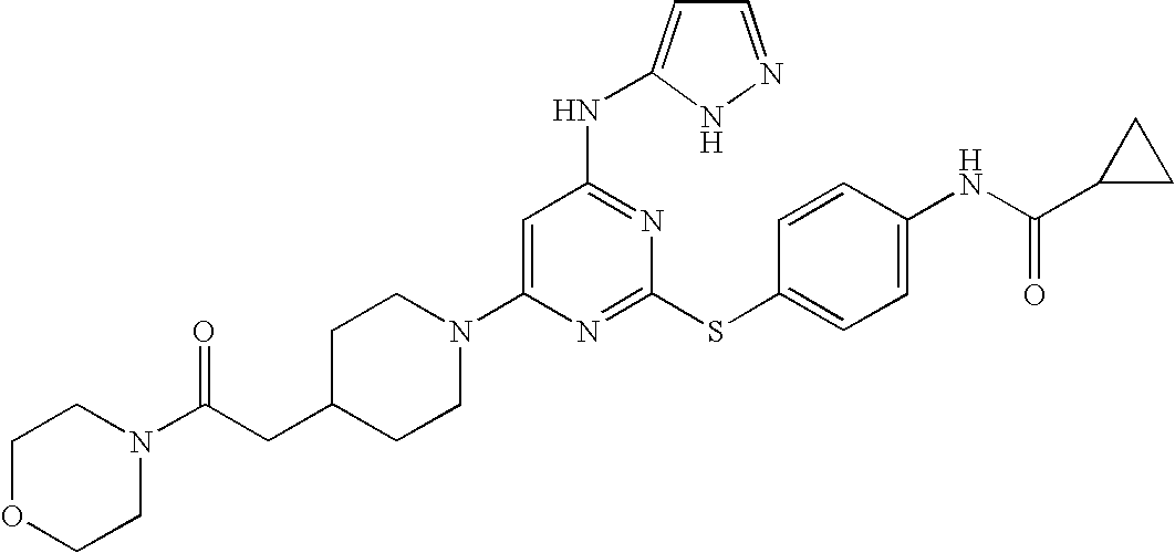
N1(C2=CC(NC3=CC=NN3)=NC(SC3=CC=C(NC(=O)C4CC4)C=C3)=N2)CCC(CC(N2CCOCC2)=O)CC1
